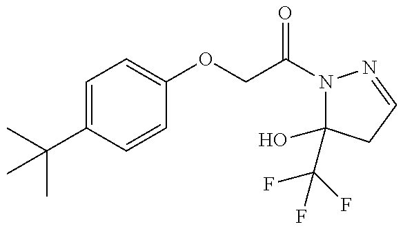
C1=C(C(C)(C)C)C=CC(OCC(N2C(O)(C(F)(F)F)CC=N2)=O)=C1
